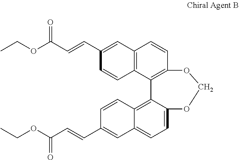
C12=C(C=CC3=C1C=CC(C=CC(OCC)=O)=C3)OCOC1=CC=C3C(=C21)C=CC(C=CC(OCC)=O)=C3
